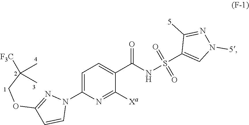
C1=C(N2N=C(OCC(C)([F3C])C)C=C2)N=C([Xa])C(C(NS(C2=CN([5])N=C2[5])(=O)=O)=O)=C1
